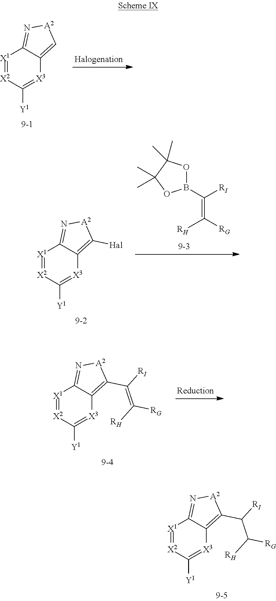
[X1]1=[X2]C([Y1])=[X3]C2=C[A2]N=C12.[X1]1=[X2]C([Y1])=[X3]C2=C([Hal])[A2]N=C12.B1(C(=C([RH])[RG])[RI])OC(C)(C)C(C)(C)O1.N1=C2C(=C(C(=C([RG])[RH])[RI])[A2]1)[X3]=C([Y1])[X2]=[X1]2.N1=C2C(=C(C(C([RG])[RH])[RI])[A2]1)[X3]=C([Y1])[X2]=[X1]2
